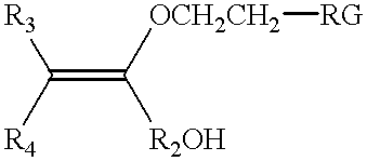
[R3]C([R4])=C([R2OH])[OCH2CH2][RG]
